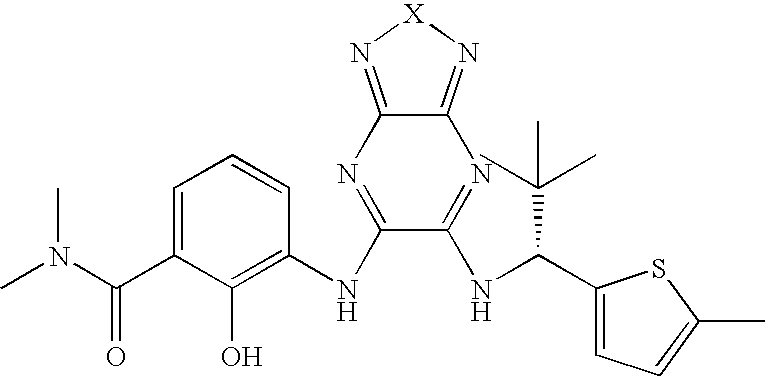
C1=C(C(N(C)C)=O)C(O)=C(NC2=NC3=N[X]N=C3N=C2NC(C2=CC=C(C)S2)C(C)(C)C)C=C1
